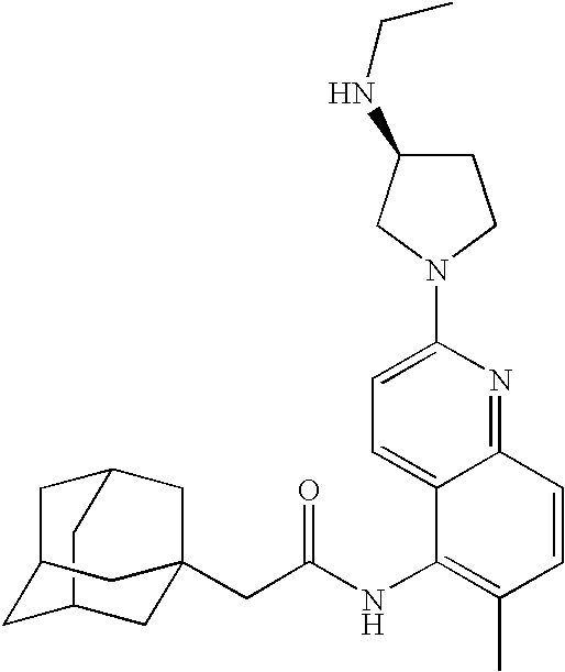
C12CC3CC(C1)CC(CC(=O)NC1=C(C)C=CC4=NC(N5CC(NCC)CC5)=CC=C14)(C3)C2
